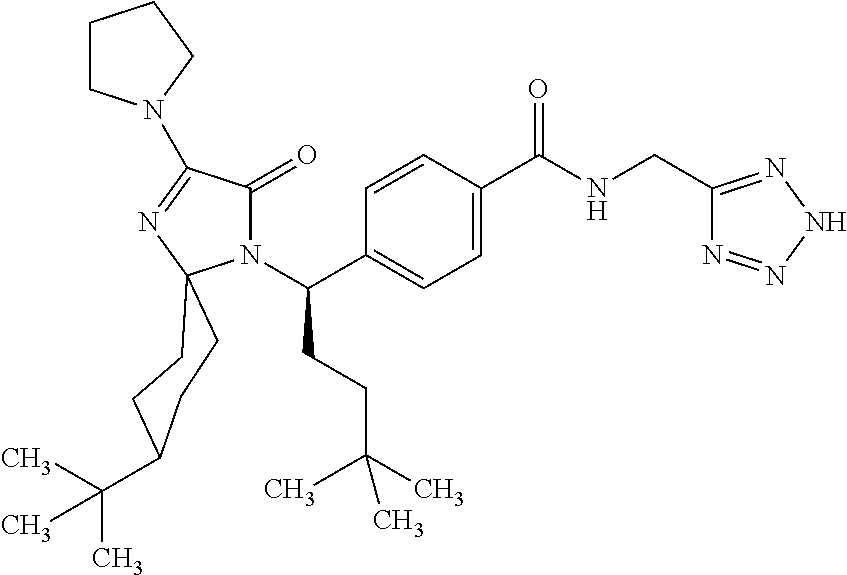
N1(C(C2=CC=C(C(NCC3=NNN=N3)=O)C=C2)CCC(C)(C)C)C(=O)C(N2CCCC2)=NC12CCC(C(C)(C)C)CC2
